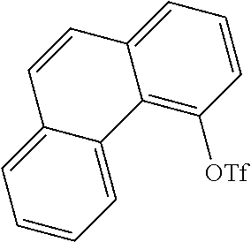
C12=C([OTf])C=CC=C1C=CC1=CC=CC=C21
